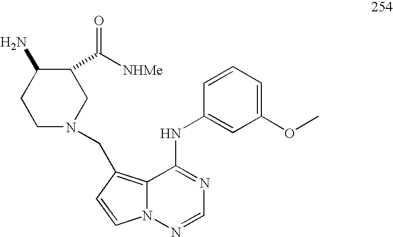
C1(OC)=CC=CC(NC2=NC=NN3C2=C(CN2CC(C([NHMe])=O)C(N)CC2)C=C3)=C1
